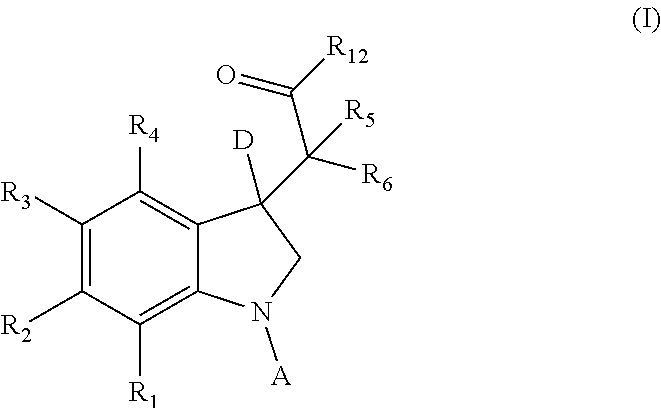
C1([R3])=C([R2])C([R1])=C2C(=C1[R4])C(C([R6])(C([R12])=O)[R5])([D])CN2[A]
